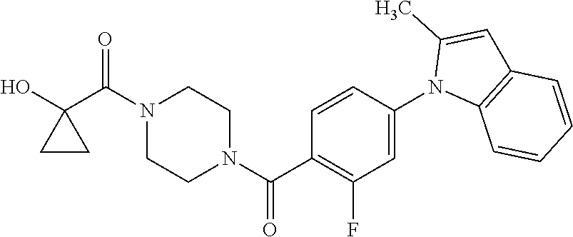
OC1(C(N2CCN(C(=O)C3=C(F)C=C(N4C5=C(C=C4C)C=CC=C5)C=C3)CC2)=O)CC1
